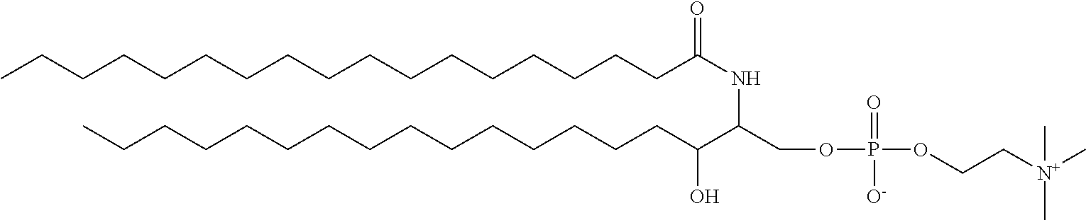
CCCCCCCCCCCCCCCCCC(NC(C(CCCCCCCCCCCCCCC)O)COP(OCC[N+](C)(C)C)(=O)[O-])=O
